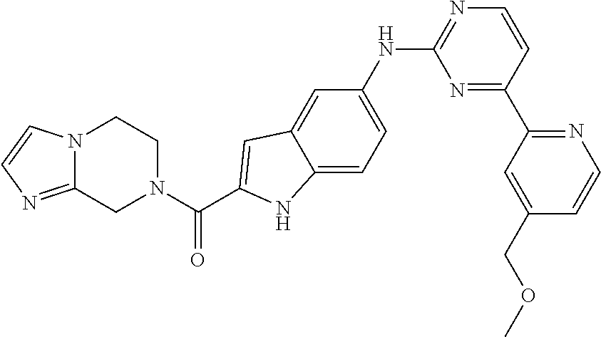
N12C(=NC=C1)CN(C(C1=CC3=CC(NC4=NC=CC(C5=NC=CC(COC)=C5)=N4)=CC=C3N1)=O)CC2
